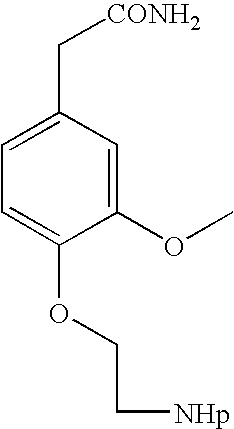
C1=C(C[CONH2])C=C(OC)C(OCC[NHp])=C1
